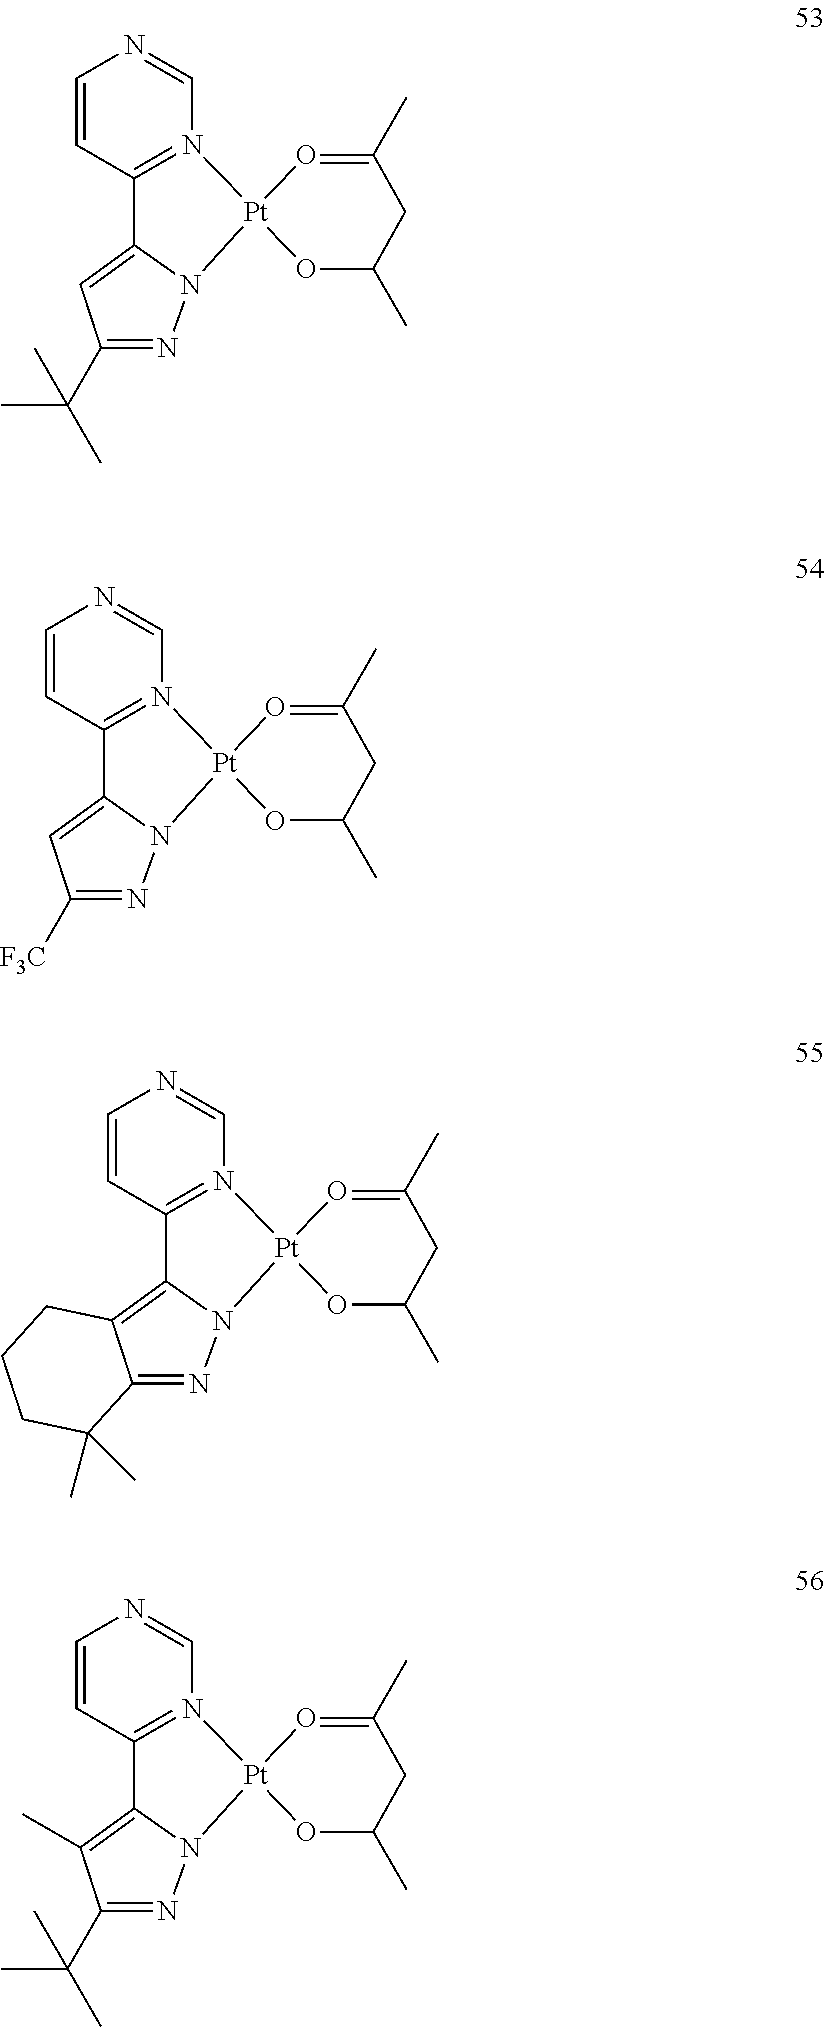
C1=CC2=N(C=N1)[Pt]1(N3N=C(C(C)(C)C)C=C23)OC(C)CC(C)=O1.C1=CC2=N(C=N1)[Pt]1(N3N=C([F3C])C=C23)OC(C)CC(C)=O1.C1=CC2=N(C=N1)[Pt]1(N3N=C4C(=C23)CCCC4(C)C)OC(C)CC(C)=O1.C1=CC2=N(C=N1)[Pt]1(N3N=C(C(C)(C)C)C(C)=C23)OC(C)CC(C)=O1
